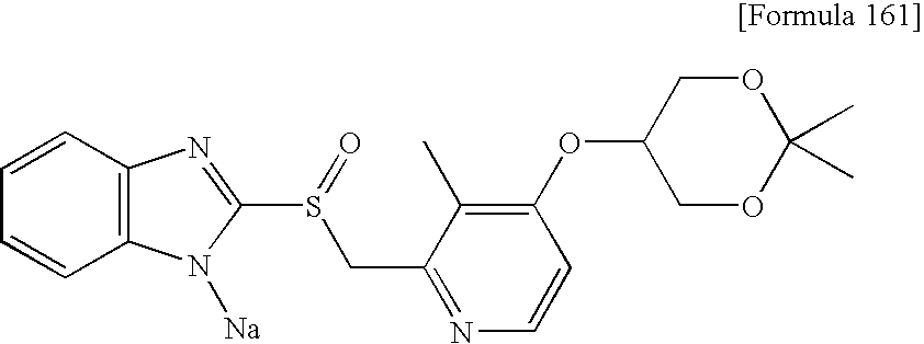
C1=CC2=C(C=C1)N([Na])C(S(CC1=NC=CC(OC3COC(C)(C)OC3)=C1C)=O)=N2
